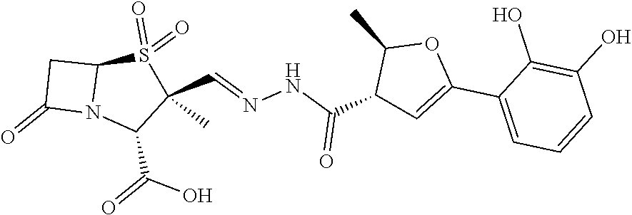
N(NC(C1C=C(C2=CC=CC(O)=C2O)OC1C)=O)=CC1(C)S(=O)(=O)C2N(C1C(=O)O)C(=O)C2
